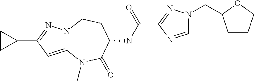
C12=CC(C3CC3)=NN1CCC(NC(C1=NN(CC3CCCO3)C=N1)=O)C(=O)N2C
